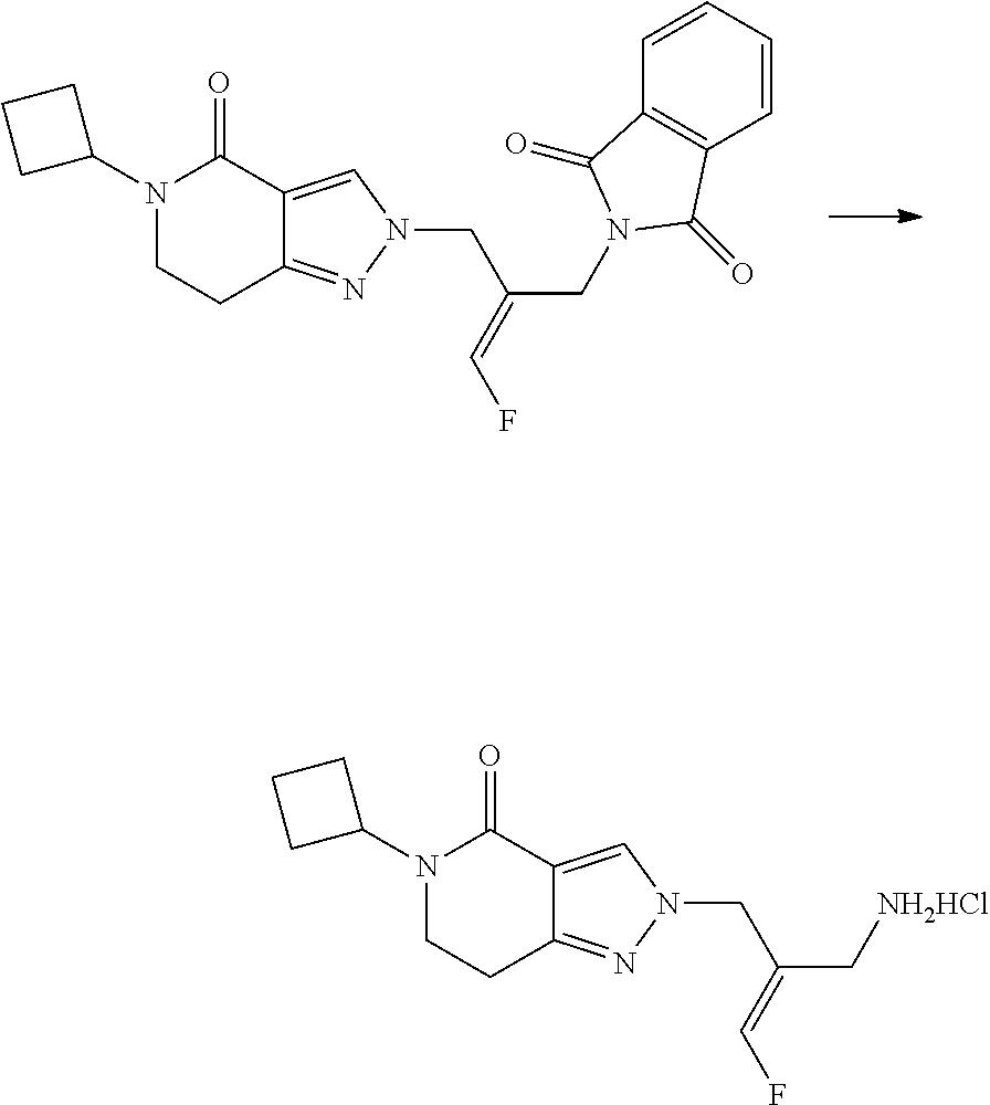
N1(C2CCC2)CCC2=NN(CC(CN3C(=O)C4=C(C3=O)C=CC=C4)=CF)C=C2C1=O.N1(C2CCC2)CCC2=NN(CC(C[NH2HCl])=CF)C=C2C1=O
